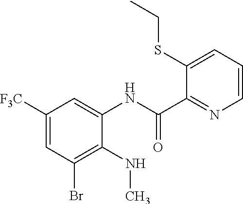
C1([F3C])=CC(Br)=C(NC)C(NC(C2=NC=CC=C2SCC)=O)=C1
